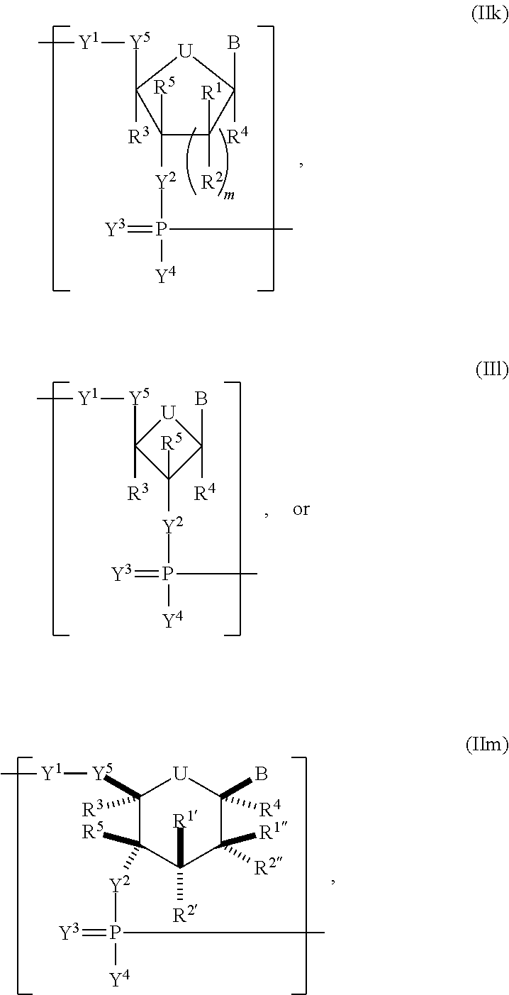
C1([Y2]P(=[Y3])(C)[Y4])([R5])C([R1])([R2])C(B)([R4])[U]C1([R3])[Y5][Y1]C.[Y2](P(=[Y3])(C)[Y4])C1([R5])C([R4])(B)[U]C1([R3])[Y5][Y1]C.C1([Y5][Y1]C)([R3])C([R5])([Y2]P(=[Y3])(C)[Y4])C([R1])([R2])C([R1])([R2])C(B)([R4])[U]1
